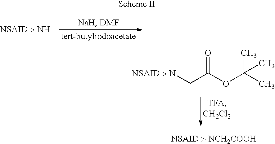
[NSAID > N]CC(OC(C)(C)C)=O.[NSAID > NCH2COOH]
